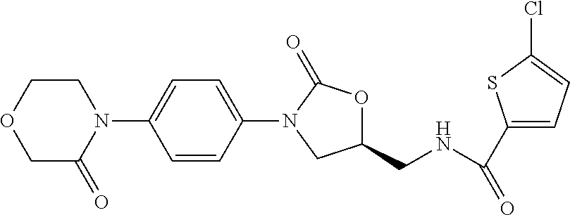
C1=C(N2C(=O)OC(CNC(C3=CC=C(Cl)S3)=O)C2)C=CC(N2CCOCC2=O)=C1
